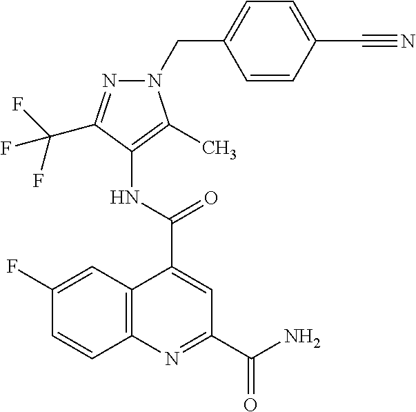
C12=C(N=C(C(N)=O)C=C1C(=O)NC1=C(C)N(CC3=CC=C(C#N)C=C3)N=C1C(F)(F)F)C=CC(F)=C2
